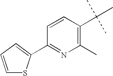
C1=CC(C(C)(C)C)=C(C)N=C1C1=CC=CS1
